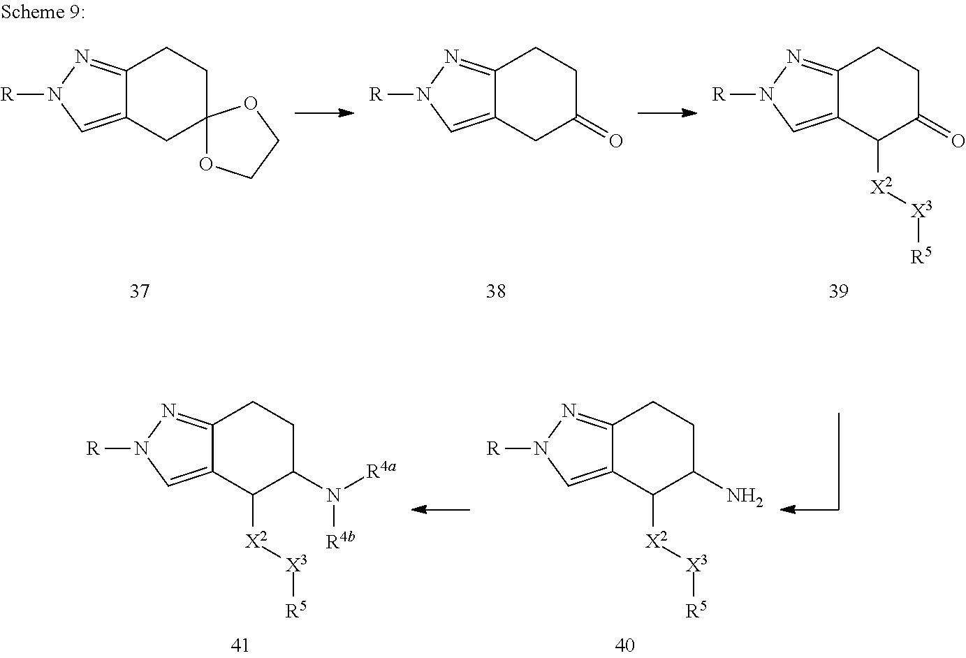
C12=NN([R])C=C1C([X2][X3][R5])C(N)CC2.C12=NN([R])C=C1C([X2][X3][R5])C(N([R4a])[R4b])CC2.C12=NN([R])C=C1CC1(CC2)OCCO1.C12=NN([R])C=C1CC(=O)CC2.C12=NN([R])C=C1C([X2][X3][R5])C(=O)CC2
